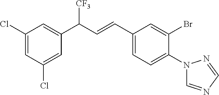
C1(Cl)=CC(Cl)=CC(C(C=CC2=CC=C(N3C=NC=N3)C(Br)=C2)[CF3])=C1
